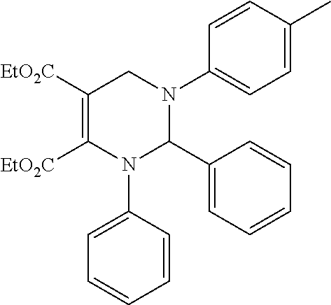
C1([EtO2C])=C([EtO2C])N(C2=CC=CC=C2)C(C2=CC=CC=C2)N(C2=CC=C(C)C=C2)C1
